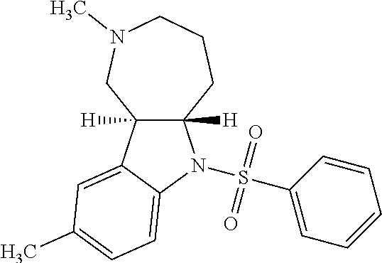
C12([H])C([H])(C3=CC(C)=CC=C3N1S(C1=CC=CC=C1)(=O)=O)CN(C)CCC2
